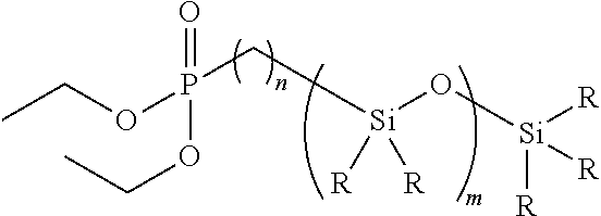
CCOP(=O)(OCC)C[Si](O[Si]([R])([R])[R])([R])[R]
